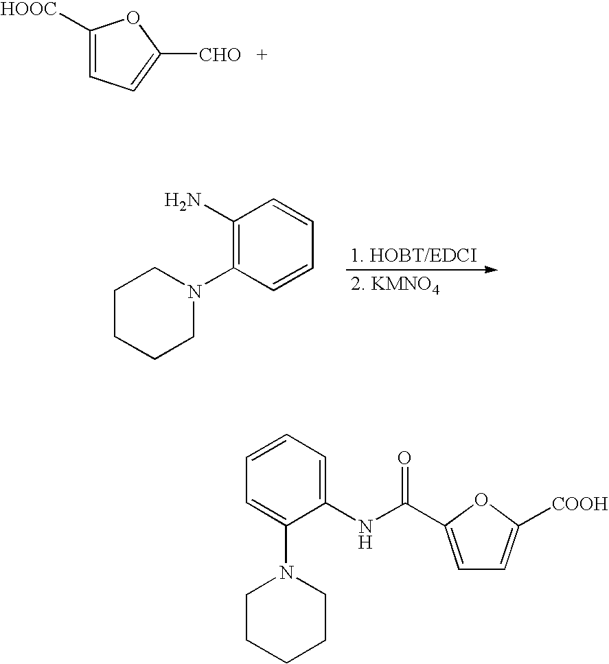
C1([HOOC])=CC=C([CHO])O1.C1CCCN(C2=C(N)C=CC=C2)C1.C1=CC=C(NC(C2=CC=C([COOH])O2)=O)C(N2CCCCC2)=C1
